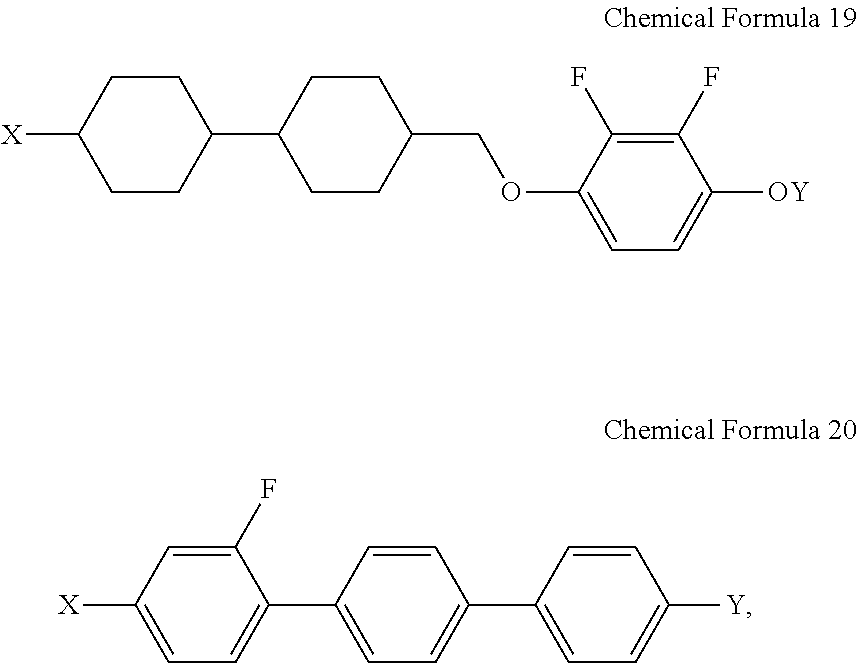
[OY]C1=CC=C(OCC2CCC(C3CCC([X])CC3)CC2)C(F)=C1F.C1=C(C2=CC=C(C3=CC=C([X])C=C3F)C=C2)C=CC([Y])=C1
